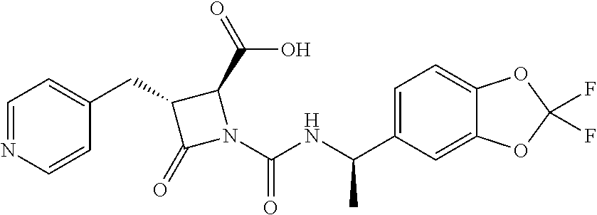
C1(CC2=CC=NC=C2)C(=O)N(C(NC(C)C2=CC=C3C(=C2)OC(F)(F)O3)=O)C1C(=O)O
